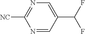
N1=CC(C(F)F)=CN=C1[NC]
